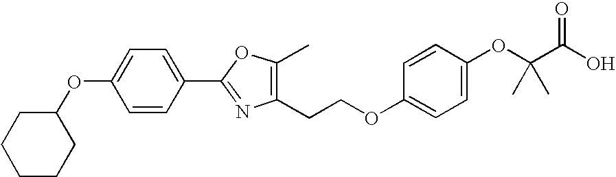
C1=C(C2=NC(CCOC3=CC=C(OC(C(O)=O)(C)C)C=C3)=C(C)O2)C=CC(OC2CCCCC2)=C1
